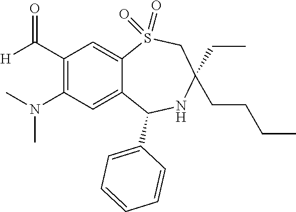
C1(C([H])=O)=C(N(C)C)C=C2C(=C1)S(=O)(=O)CC(CCCC)(CC)NC2C1=CC=CC=C1
